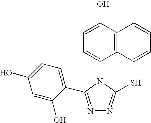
C1=C(O)C2=C(C(N3C(S)=NN=C3C3=CC=C(O)C=C3O)=C1)C=CC=C2
